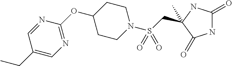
C(S(N1CCC(OC2=NC=C(CC)C=N2)CC1)(=O)=O)C1(C)NC(=O)NC1=O
